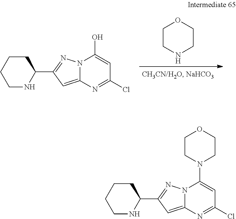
C1NCCOC1.N1C(C2=NN3C(=C2)N=C(Cl)C=C3O)CCCC1.N1C(C2=NN3C(=C2)N=C(Cl)C=C3N2CCOCC2)CCCC1
